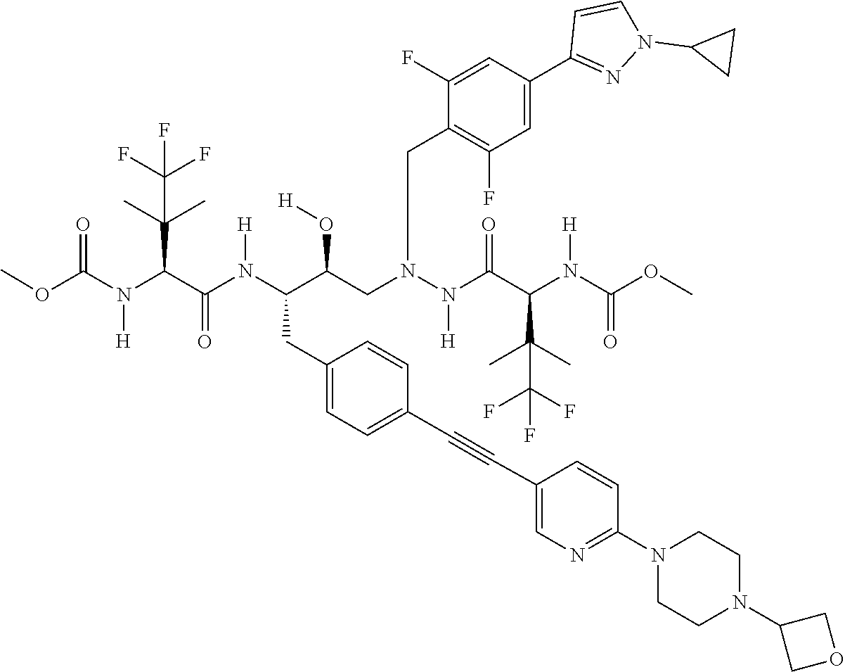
COC(N(C(C(N(C(C(CN(N(C(C(N(C(OC)=O)[H])C(C)(C)C(F)(F)F)=O)[H])CC1=C(F)C=C(C2=NN(C3CC3)C=C2)C=C1F)O[H])CC1=CC=C(C#CC2=CN=C(N3CCN(C4COC4)CC3)C=C2)C=C1)[H])=O)C(C)(C)C(F)(F)F)[H])=O
